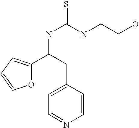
O1C(C(NC(=S)NCCO)CC2=CC=NC=C2)=CC=C1
